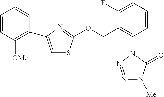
N1=NN(C2=C(COC3=NC(C4=C([OMe])C=CC=C4)=CS3)C(F)=CC=C2)C(=O)N1[Me]
